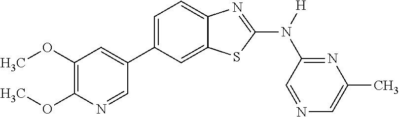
C1(OC)=C(OC)N=CC(C2=CC=C3C(=C2)SC(N([H])C2=NC(C)=CN=C2)=N3)=C1
